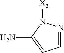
C1=NN([X2])C(N)=C1
